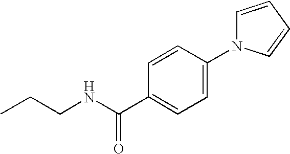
CCCNC(C1=CC=C(N2C=CC=C2)C=C1)=O
